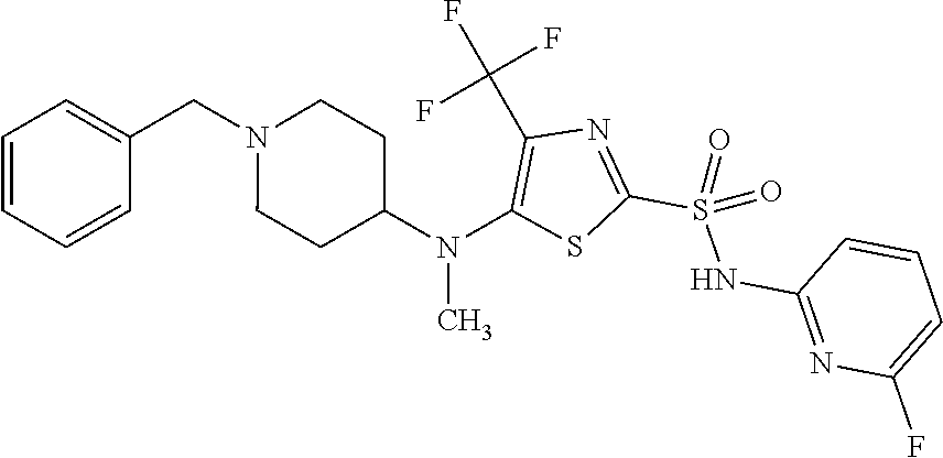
C1=CC=CC(CN2CCC(N(C)C3=C(C(F)(F)F)N=C(S(NC4=NC(F)=CC=C4)(=O)=O)S3)CC2)=C1
